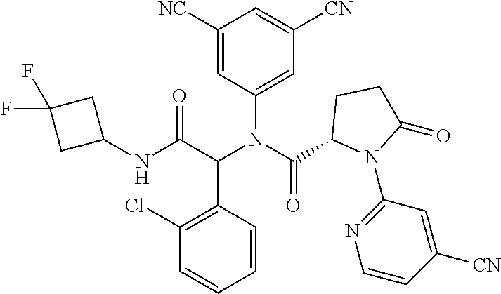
N(C(C(N(C(=O)C1N(C2=NC=CC([CN])=C2)C(=O)CC1)C1=CC([CN])=CC([NC])=C1)C1=C(Cl)C=CC=C1)=O)C1CC(F)(F)C1
